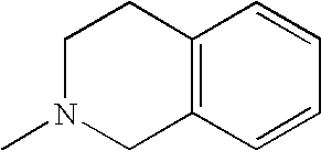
C1N(C)CC2=C(C1)C=CC=C2
